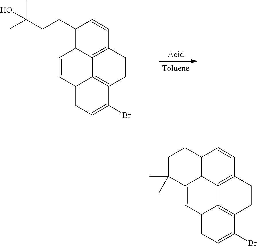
C1(CCC(C)(C)O)=C2C3=C(C=C1)C=CC1=C3C(=CC=C1Br)C=C2.C12=C3C4=C(C=C1)C=CC1=C4C(=CC=C1Br)C=C3C(C)(C)CC2
